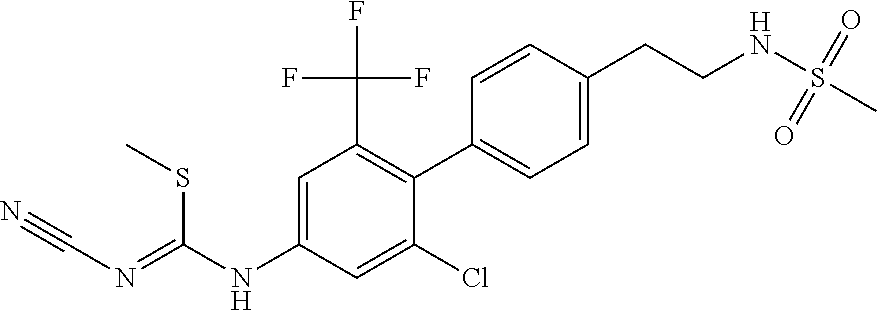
C1=C(Cl)C(C2=CC=C(CCNS(=O)(=O)C)C=C2)=C(C(F)(F)F)C=C1NC(=NC#N)SC
